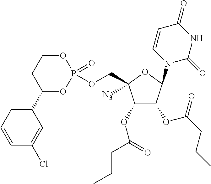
C1(OC(=O)CCC)C(OC(CCC)=O)C(N2C=CC(=O)NC2=O)OC1(COP1(=O)OCCC(C2=CC=CC(Cl)=C2)O1)[N3]
